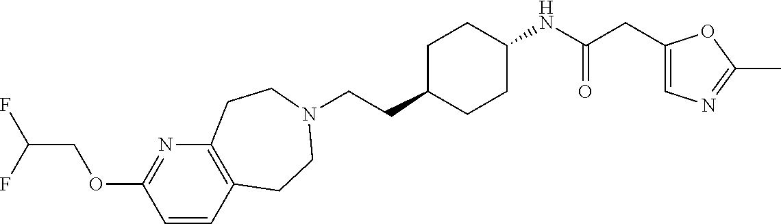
C(CC1CCC(NC(CC2=CN=C(C)O2)=O)CC1)N1CCC2=C(N=C(OCC(F)F)C=C2)CC1
